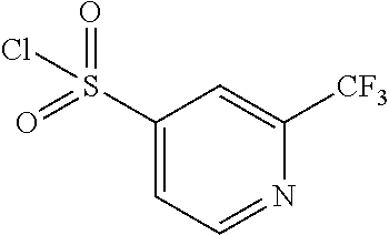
O=S(C1=CC=NC([CF3])=C1)(=O)Cl
